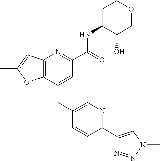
C12=C(C=C(C)O1)N=C(C(NC1C(O)COCC1)=O)C=C2CC1=CN=C(C2=CN(C)N=N2)C=C1
